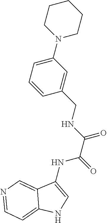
C1(CNC(C(=O)NC2=CNC3=CC=NC=C23)=O)=CC(N2CCCCC2)=CC=C1
